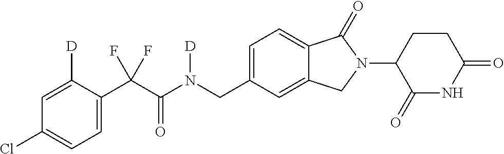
C1=C([D])C(C(C(N(CC2=CC=C3C(=C2)CN(C2C(=O)NC(=O)CC2)C3=O)[D])=O)(F)F)=CC=C1Cl
